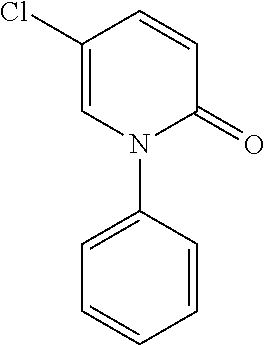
C1=C(Cl)C=CC(=O)N1C1=CC=CC=C1
